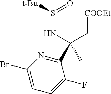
C(C[COOEt])(NS(=O)[t-Bu])(C)C1=NC(Br)=CC=C1F
